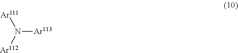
[Ar111]N([Ar112])[Ar113]
